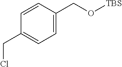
C1=C(CO[TBS])C=CC(CCl)=C1
